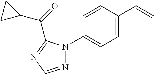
C1=C(C=C)C=CC(N2N=CN=C2C(C2CC2)=O)=C1
